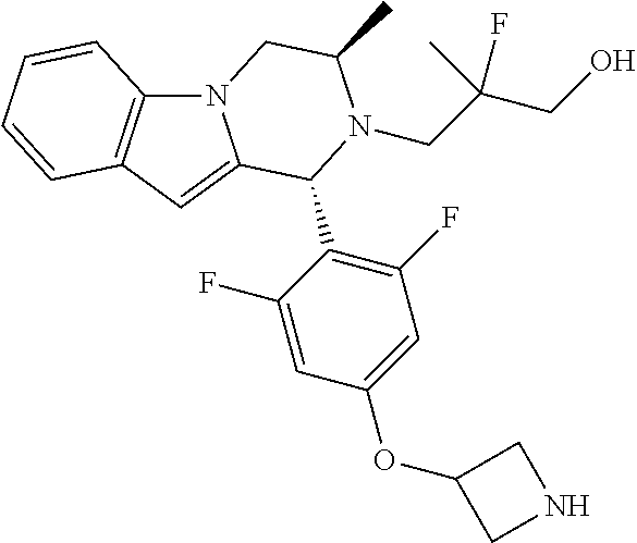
N12C3=C(C=C1C(C1=C(F)C=C(OC4CNC4)C=C1F)N(CC(CO)(F)C)C(C)C2)C=CC=C3
